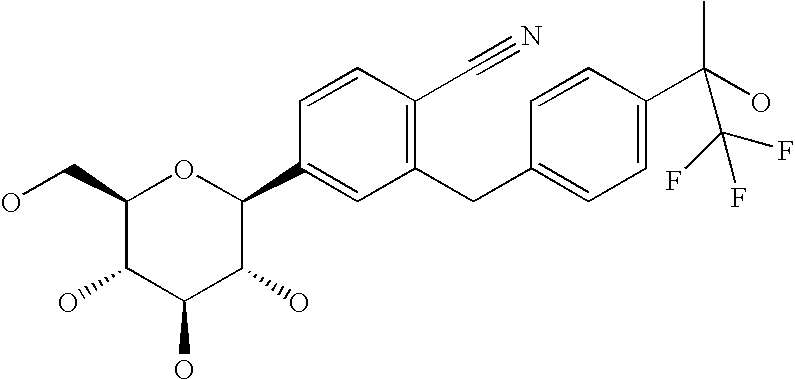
C1(CO)C(O)C(O)C(O)C(C2=CC(CC3=CC=C(C(O)(C)C(F)(F)F)C=C3)=C(C#N)C=C2)O1
